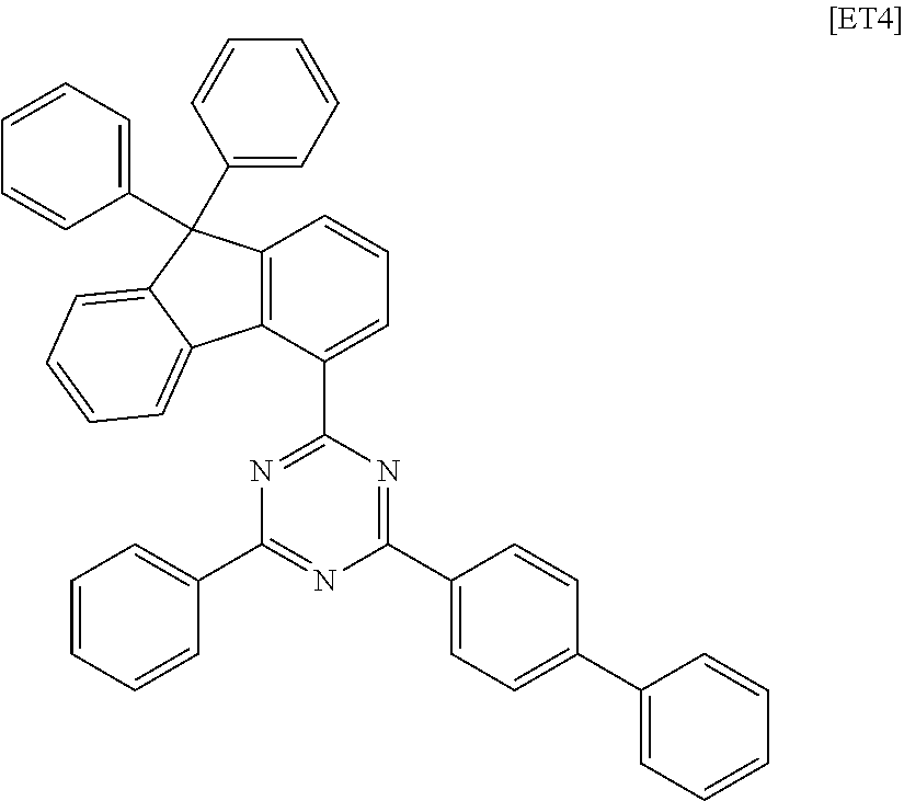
C1=CC=CC(C2=NC(C3=CC=C(C4=CC=CC=C4)C=C3)=NC(C3=CC=CC4=C3C3=CC=CC=C3C4(C3=CC=CC=C3)C3=CC=CC=C3)=N2)=C1
